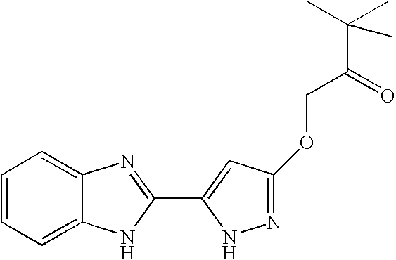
C1=CC=C2C(=C1)N=C(C1=CC(OCC(=O)C(C)(C)C)=NN1)N2
